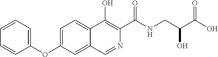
C1(OC2=CC=C3C(=C2)C=NC(C(NCC(C(O)=O)O)=O)=C3O)=CC=CC=C1
